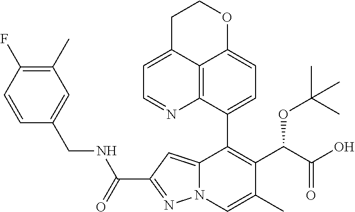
C12=CC(C(=O)NCC3=CC(C)=C(F)C=C3)=NN1C=C(C)C(C(C(O)=O)OC(C)(C)C)=C2C1=CC=C2C3=C1N=CC=C3CCO2
